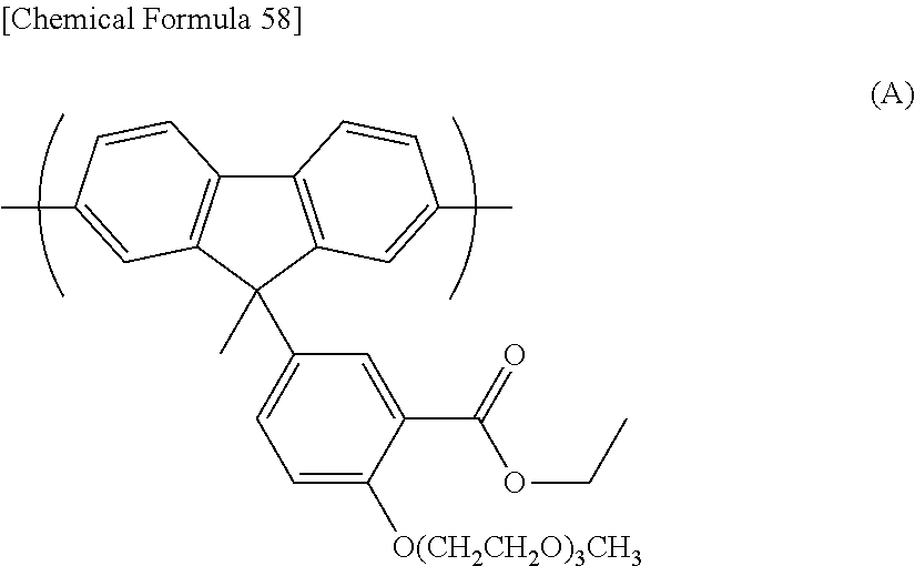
C12=C(C(C)(C3=CC=C([O(CH2CH2O)3CH3])C(C(=O)OCC)=C3)C3=C1C=CC(C)=C3)C=C(C)C=C2
